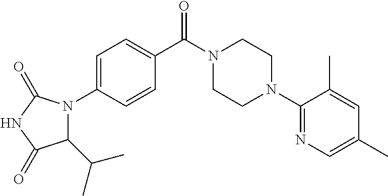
N1(C(C2=CC=C(N3C(C(C)C)C(=O)NC3=O)C=C2)=O)CCN(C2=NC=C(C)C=C2C)CC1
